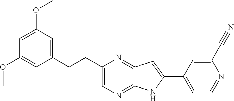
C1=C(OC)C=C(CCC2=CN=C3C(=N2)C=C(C2=CC=NC(C#N)=C2)N3)C=C1OC
